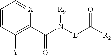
C1=CC([Y])=C(C(=O)N([R9])[L]C([R2])=O)[X]=C1
